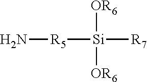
[R5]([Si]([R7])([OR6])[OR6])N
